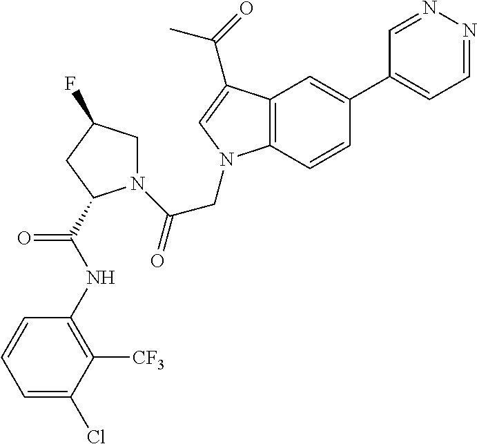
C1=NN=CC=C1C1=CC2=C(C=C1)N(CC(=O)N1CC(F)CC1C(=O)NC1=C([CF3])C(Cl)=CC=C1)C=C2C(=O)C
